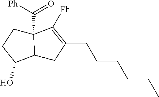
C1([Ph])=C(CCCCCC)CC2C1(C([Ph])=O)CCC2O
